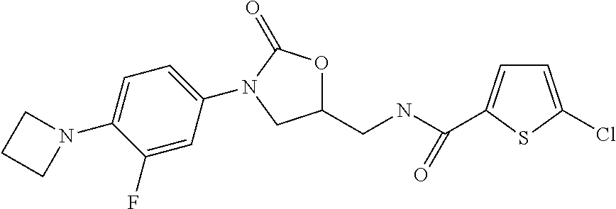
C1(CNC(=O)C2=CC=C(Cl)S2)OC(=O)N(C2=CC=C(N3CCC3)C(F)=C2)C1
